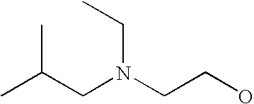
N(CCO)(CC)CC(C)C
